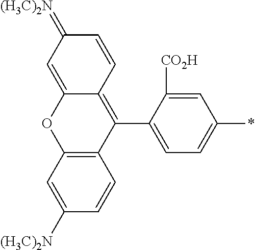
C12=C(C(C3=CC=C(*)C=C3[CO2H])=C3C(=CC(=[(H3C)2N])C=C3)O1)C=CC([(H3C)2N])=C2
